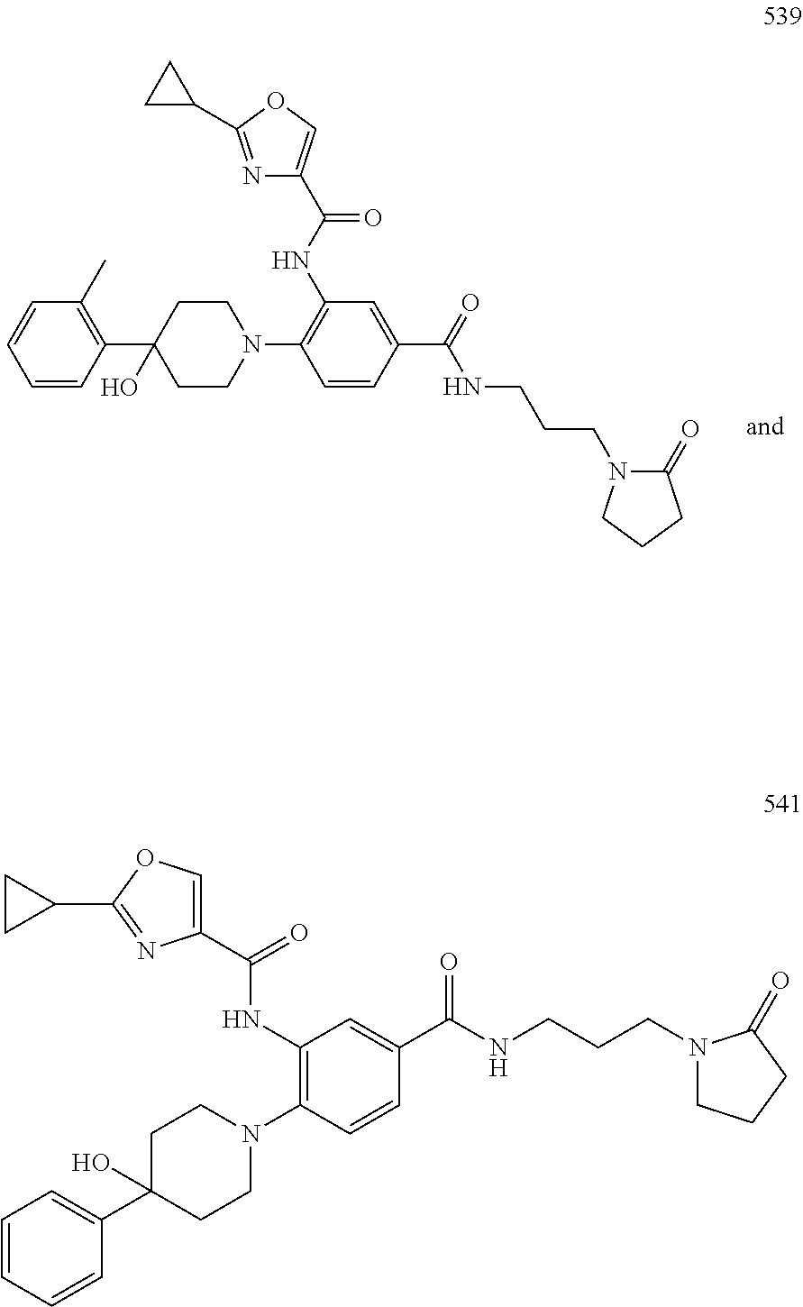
C1(C2(O)CCN(C3=C(NC(C4=COC(C5CC5)=N4)=O)C=C(C(NCCCN4C(=O)CCC4)=O)C=C3)CC2)=C(C)C=CC=C1.N(CCCN1CCCC1=O)C(C1=CC(NC(C2=COC(C3CC3)=N2)=O)=C(N2CCC(C3=CC=CC=C3)(O)CC2)C=C1)=O
